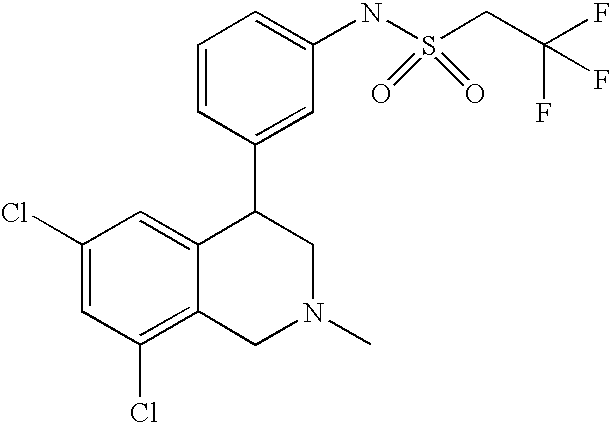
C1(Cl)=C2C(=CC(Cl)=C1)C(C1=CC(NS(=O)(=O)CC(F)(F)F)=CC=C1)CN(C)C2
